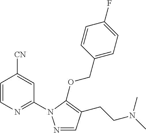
C1=CN=C(N2N=CC(CCN(C)C)=C2OCC2=CC=C(F)C=C2)C=C1[CN]
